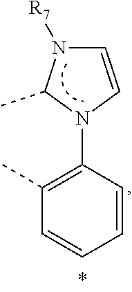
C1(C)=C(N2C=CN([R7])C2C)C=CC=C1
